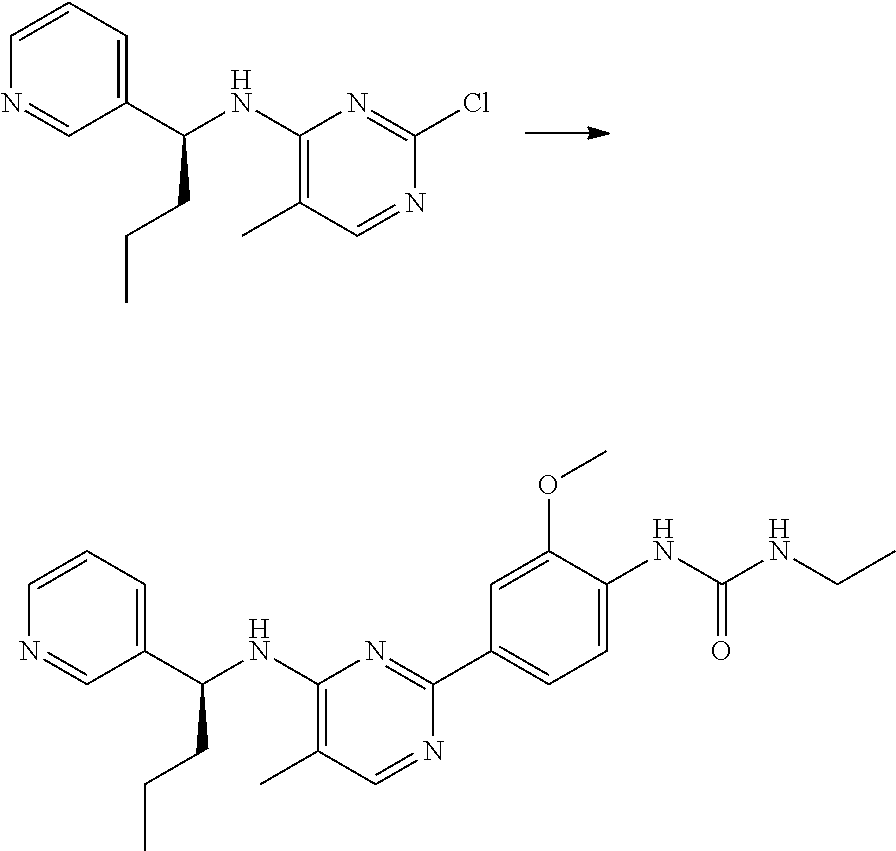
C1(NC(C2=CC=CN=C2)CCC)=C(C)C=NC(Cl)=N1.C1(NC(C2=CC=CN=C2)CCC)=C(C)C=NC(C2=CC=C(NC(NCC)=O)C(OC)=C2)=N1
